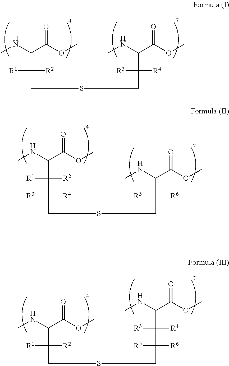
CNC(C(OC)=O)C(CSCC(C(NC)C(OC)=O)([R4])[R3])([R2])[R1].CNC(C(OC)=O)C([R2])([R1])C([R3])([R4])CSCC(C(NC)C(OC)=O)([R6])[R5].CNC(C(OC)=O)C(CSCC(C(C(NC)C(OC)=O)([R4])[R3])([R5])[R6])([R2])[R1]
